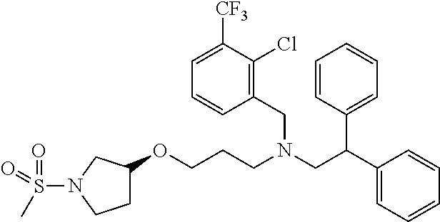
C1C(OCCCN(CC(C2=CC=CC=C2)C2=CC=CC=C2)CC2=C(Cl)C([CF3])=CC=C2)CN(S(C)(=O)=O)C1
